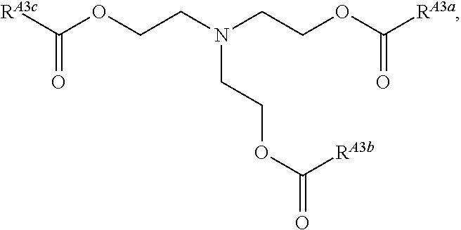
C(OCCN(CCOC([RA3a])=O)CCOC(=O)[RA3b])([RA3c])=O
